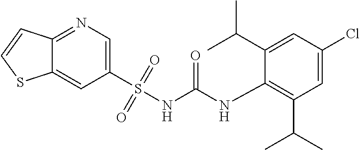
C12=CC(S(NC(NC3=C(C(C)C)C=C(Cl)C=C3C(C)C)=O)(=O)=O)=CN=C1C=CS2
